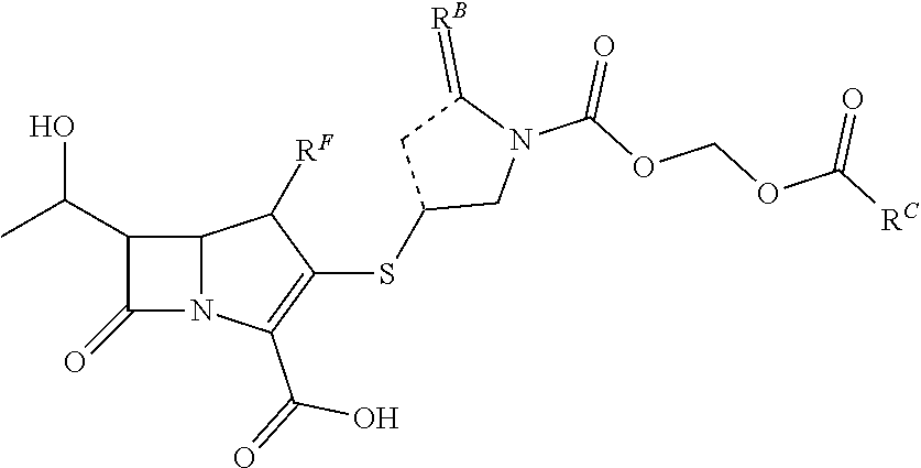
C1(C(C)O)C(=O)N2C1C([RF])C(SC1CN(C(OCOC([RC])=O)=O)C(=[RB])C1)=C2C(=O)O
